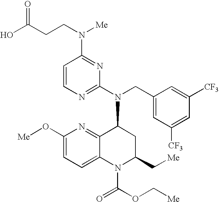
C1=CN=C(N(CC2=CC([CF3])=CC([CF3])=C2)C2C3=NC(O[Me])=CC=C3N(C(=O)OC[Me])C(C[Me])C2)N=C1N(CCC(O)=O)[Me]
